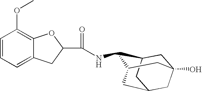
C(NC1C2CC3(O)CC(CC1C3)C2)(=O)C1CC2=CC=CC(OC)=C2O1
